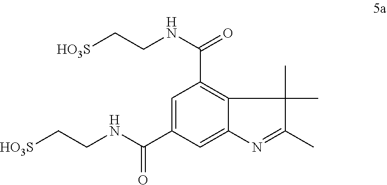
C1=C(C(NCC[HO3S])=O)C=C2C(=C1C(NCC[HO3S])=O)C(C)(C)C(C)=N2
